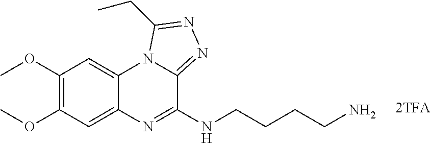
C1(OC)=C(OC)C=C2C(=C1)N1C(=NN=C1CC)C(NCCCCN)=N2
